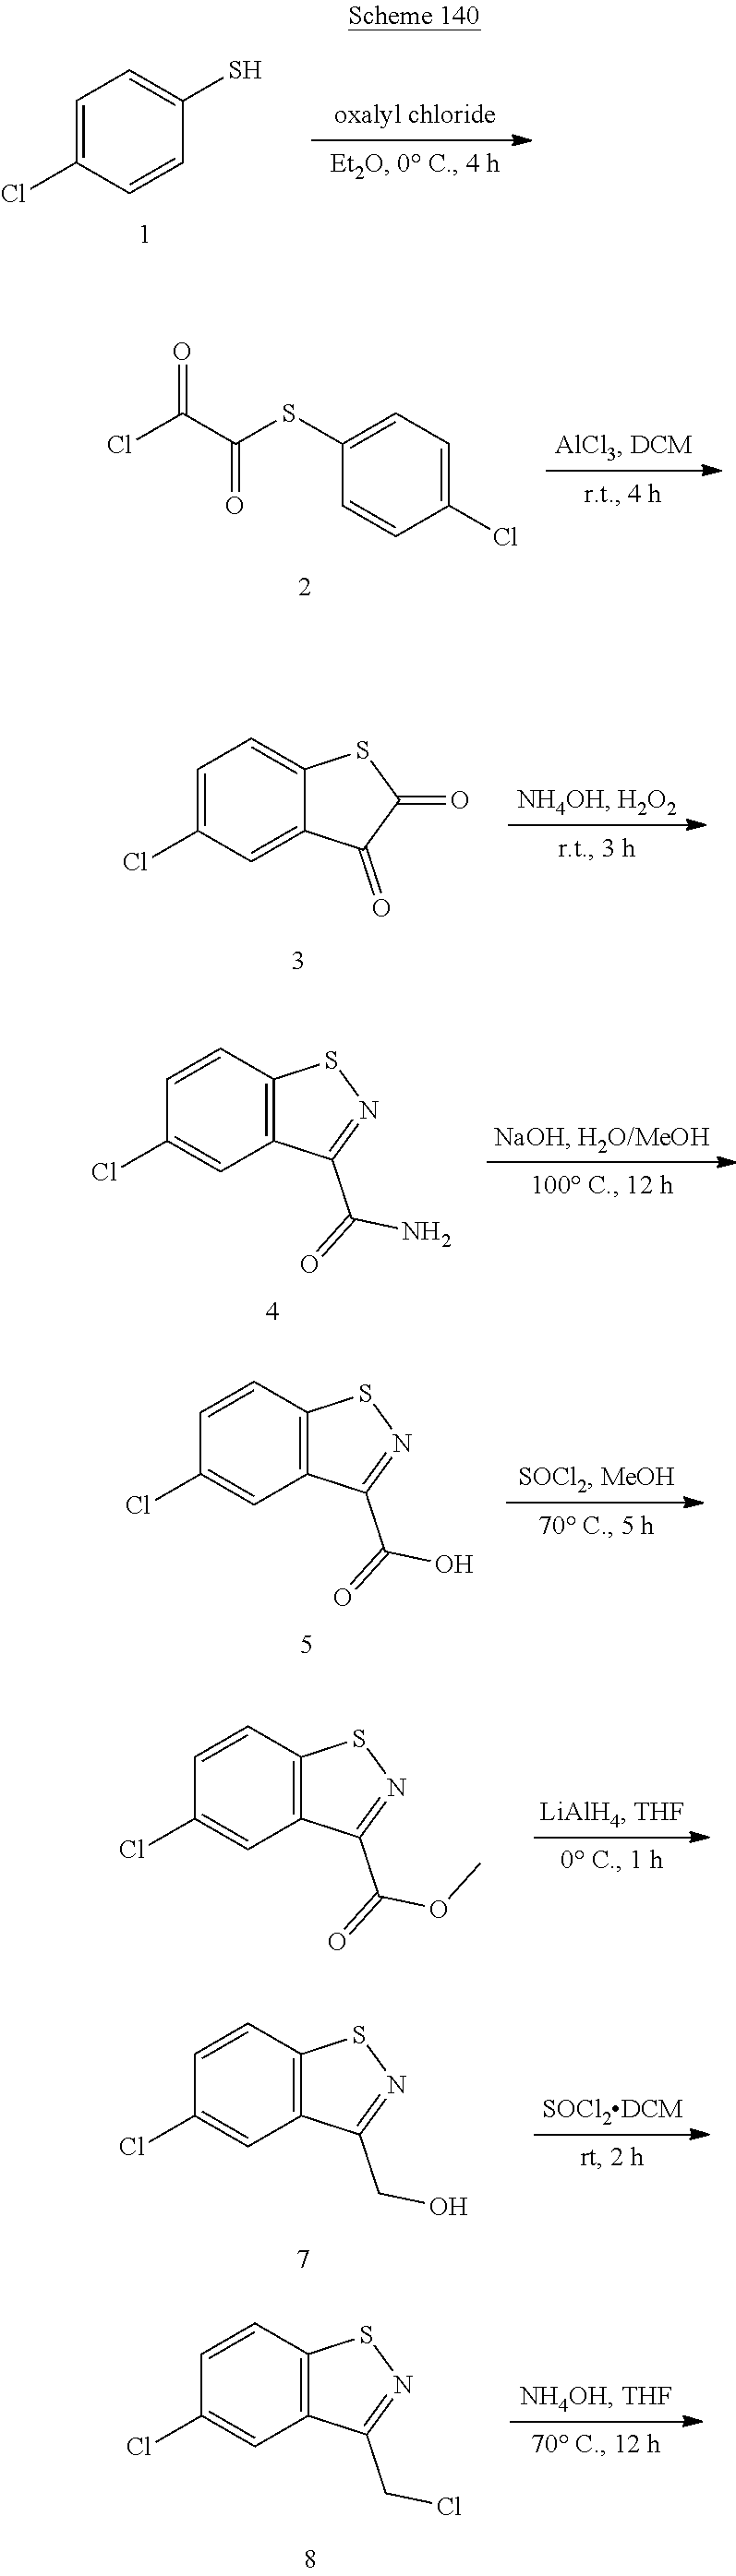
C1=C(Cl)C=CC(S)=C1.C1=C(Cl)C=CC(SC(C(Cl)=O)=O)=C1.C1=C(Cl)C=C2C(=C1)SC(=O)C2=O.C1=CC2=C(C=C1Cl)C(C(=O)N)=NS2.C1=CC2=C(C=C1Cl)C(C(=O)O)=NS2.C1=CC2=C(C=C1Cl)C(C(=O)OC)=NS2.C1=CC2=C(C=C1Cl)C(CO)=NS2.C1=CC2=C(C=C1Cl)C(CCl)=NS2
